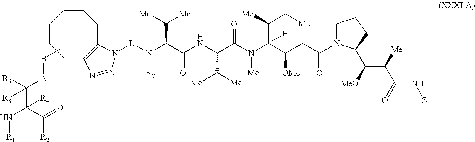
C1CCC2=C(CCC1)N([L]N(C(C(NC(C(N(C(C(CC(N1CCCC1C([MeO])C([Me])C(=O)N[Z])=O)[OMe])(C([Me])C[Me])[H])[Me])=O)C([Me])[Me])=O)C([Me])[Me])[R7])N=N2.CB[A]C([R3])(C(C(=O)[R2])(N[R1])[R4])[R3]
